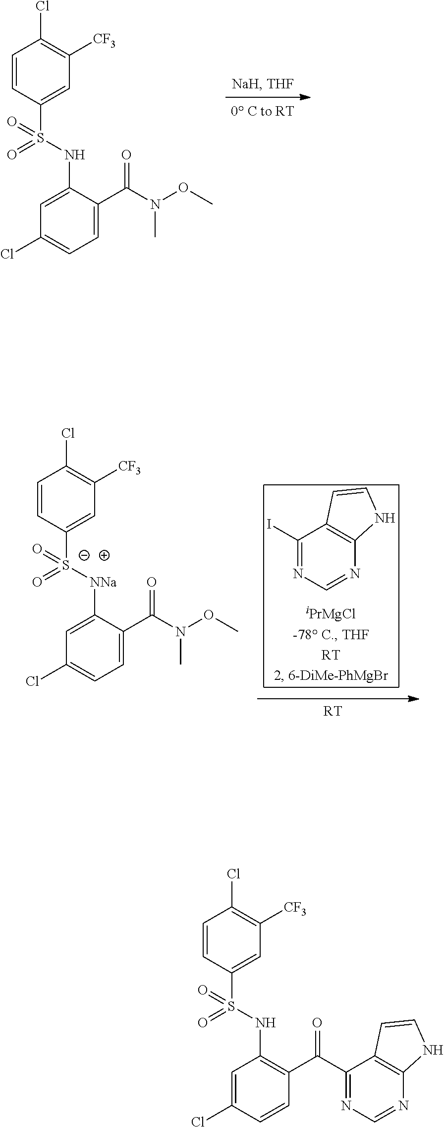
C1=CC(S(=O)(NC2=CC(Cl)=CC=C2C(N(OC)C)=O)=O)=CC([CF3])=C1Cl.IC1=NC=NC2=C1C=CN2.[RT].C1=CC([S-](=O)([NNa]C2=CC(Cl)=CC=C2C(N(OC)C)=O)=O)=CC([CF3])=C1Cl.C1=CC(S(=O)(=O)NC2=C(C(C3=NC=NC4=C3C=CN4)=O)C=CC(Cl)=C2)=CC([CF3])=C1Cl
